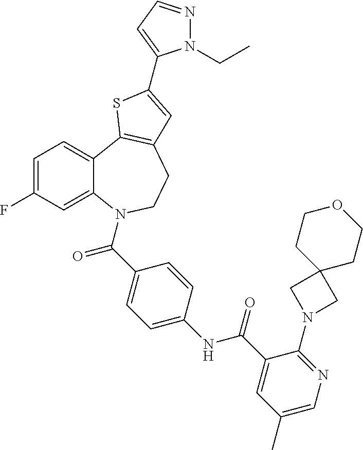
C1=C(F)C=C2C(=C1)C1=C(CCN2C(=O)C2=CC=C(NC(=O)C3=CC(C)=CN=C3N3CC4(C3)CCOCC4)C=C2)C=C(C2=CC=NN2CC)S1
